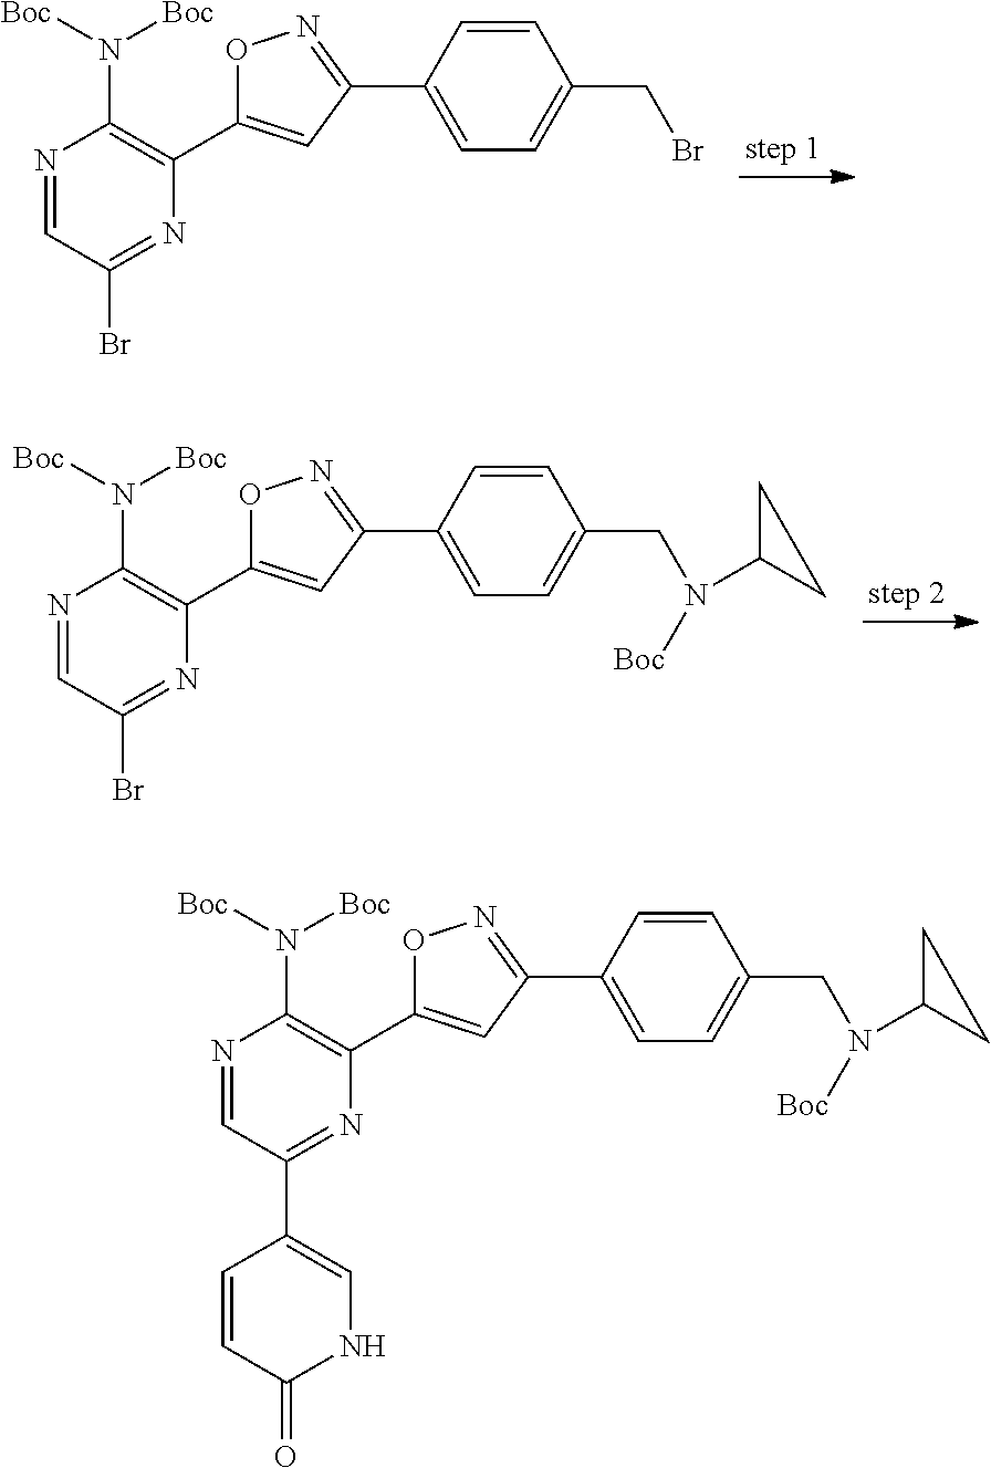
N1=CC(Br)=NC(C2=CC(C3=CC=C(CBr)C=C3)=NO2)=C1N([Boc])[Boc].N1=CC(Br)=NC(C2=CC(C3=CC=C(CN([Boc])C4CC4)C=C3)=NO2)=C1N([Boc])[Boc].N1=CC(C2=CNC(=O)C=C2)=NC(C2=CC(C3=CC=C(CN([Boc])C4CC4)C=C3)=NO2)=C1N([Boc])[Boc]
